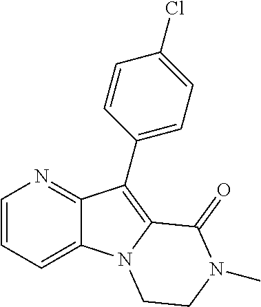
N1=C2C(=CC=C1)N1C(=C2C2=CC=C(Cl)C=C2)C(=O)N(C)CC1
